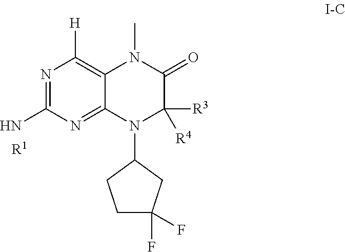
C1C(F)(F)CC(N2C([R3])([R4])C(=O)N(C)C3=C([H])N=C(N)N=C23)C1.[R1]
